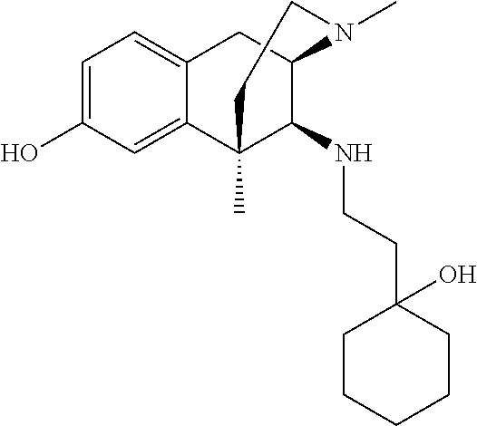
C1=C(O)C=C2C(=C1)CC1C(NCCC3(O)CCCCC3)C2(C)CCN1C
